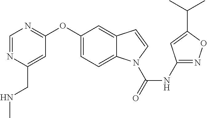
C1(OC2=NC=NC(CNC)=C2)=CC=C2C(=C1)C=CN2C(NC1=NOC(C(C)C)=C1)=O
